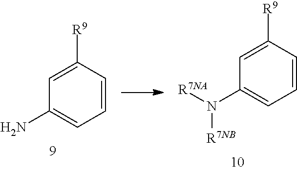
C1=C([R9])C=CC=C1N.C1=C([R9])C=CC=C1N([R7NA])[R7NB]
